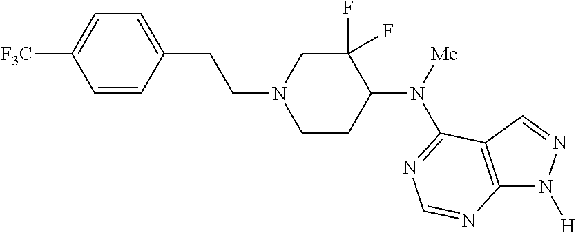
C1=CC(CCN2CCC(N(C3=NC=NC4=C3C=NN4[H])[Me])C(F)(F)C2)=CC=C1[F3C]
